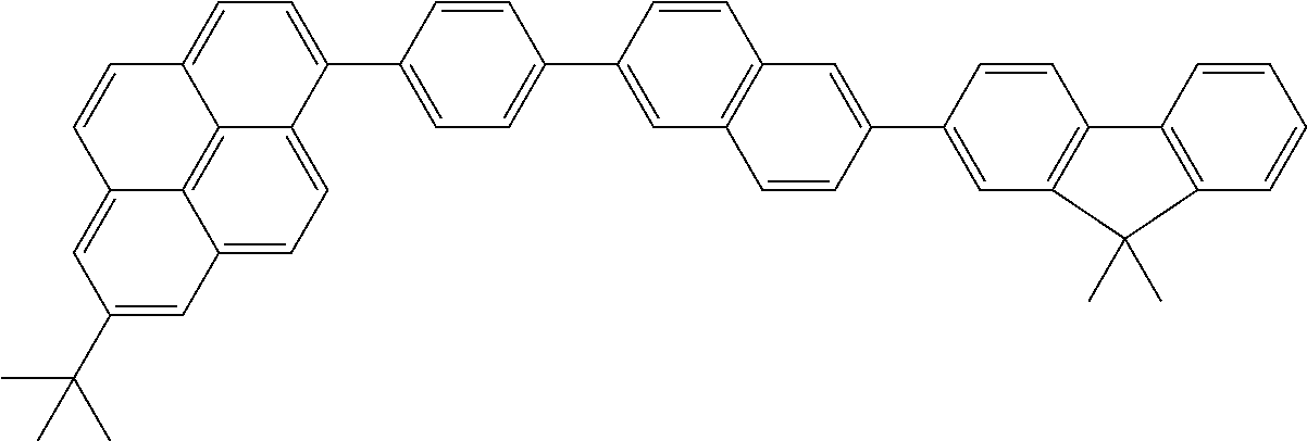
C12=CC=C3C4=C1C(=CC(C(C)(C)C)=C2)C=CC4=CC=C3C1=CC=C(C2=CC3=C(C=C2)C=C(C2=CC4=C(C=C2)C2=C(C=CC=C2)C4(C)C)C=C3)C=C1
